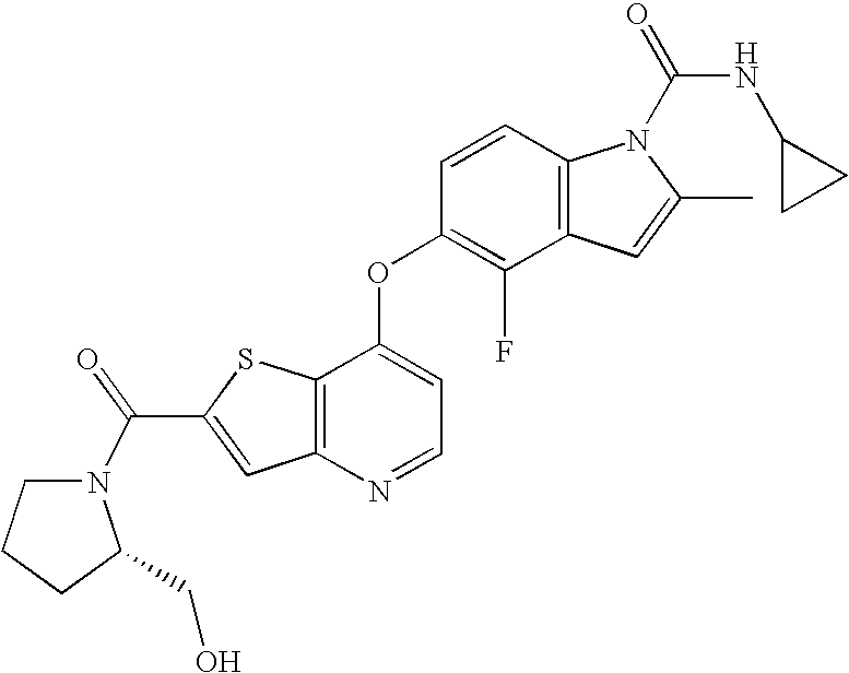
C12=C(C(OC3=C(F)C4=C(C=C3)N(C(NC3CC3)=O)C(C)=C4)=CC=N1)SC(C(=O)N1CCCC1CO)=C2
